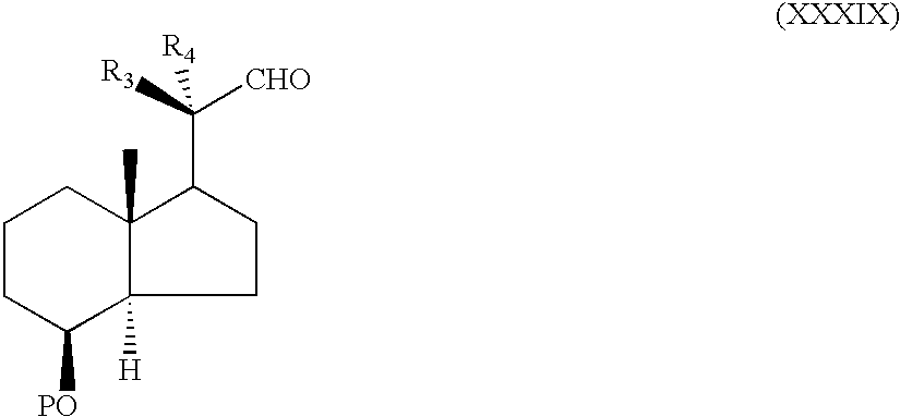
C1CC([PO])C2([H])C(C)(C1)C(C([CHO])([R3])[R4])CC2
